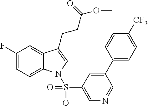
C1(F)=CC=C2C(=C1)C(CCC(=O)OC)=CN2S(C1=CN=CC(C2=CC=C([CF3])C=C2)=C1)(=O)=O
